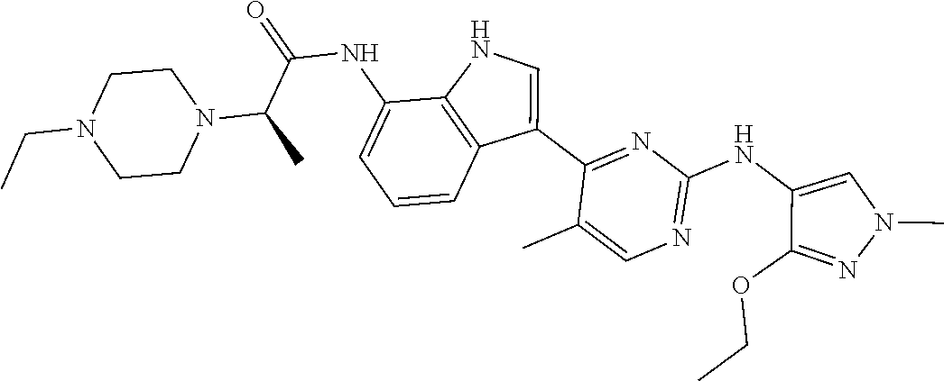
N1=C(NC2=CN(C)N=C2OCC)N=C(C2=CNC3=C2C=CC=C3NC(=O)C(C)N2CCN(CC)CC2)C(C)=C1
